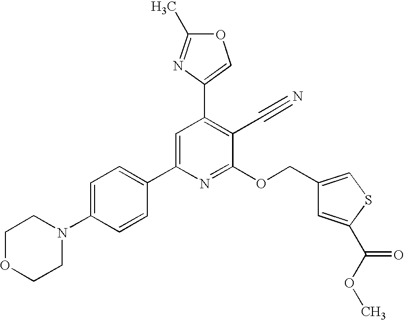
C1OCCN(C2=CC=C(C3=CC(C4=COC(C)=N4)=C(C#N)C(OCC4=CSC(C(OC)=O)=C4)=N3)C=C2)C1
